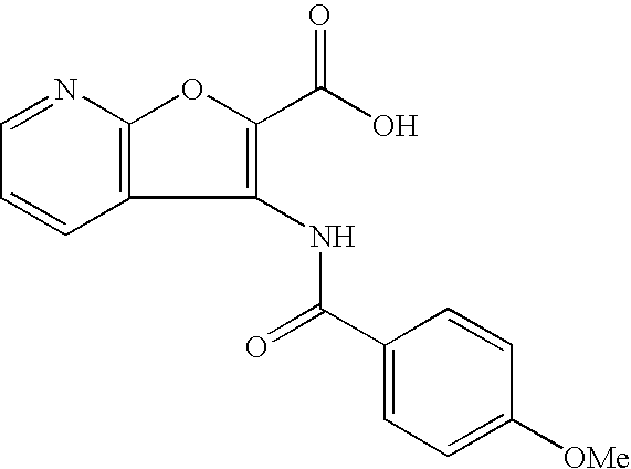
C12=C(N=CC=C1)OC(C(O)=O)=C2NC(C1=CC=C([OMe])C=C1)=O
